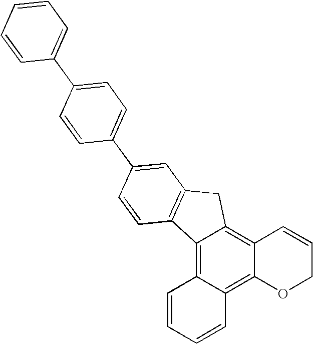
C12=C3C(=C4C(=C1CC1=C2C=CC(C2=CC=C(C5=CC=CC=C5)C=C2)=C1)C=CCO4)C=CC=C3
